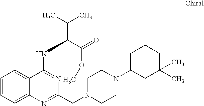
C1=CC=C2C(=C1)C(NC(C(C)C)C(=O)OC)=NC(CN1CCN(C3CC(C)(C)CCC3)CC1)=N2
